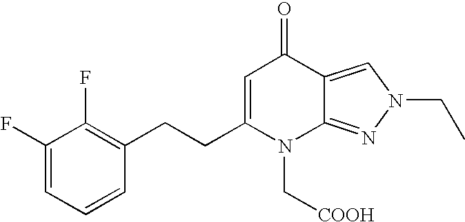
C1(F)=CC=CC(CCC2=CC(=O)C3=CN(CC)N=C3N2C[COOH])=C1F
